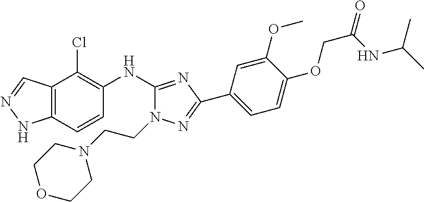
C12=C(C=CC(NC3=NC(C4=CC=C(OCC(NC(C)C)=O)C(OC)=C4)=NN3CCN3CCOCC3)=C1Cl)NN=C2
